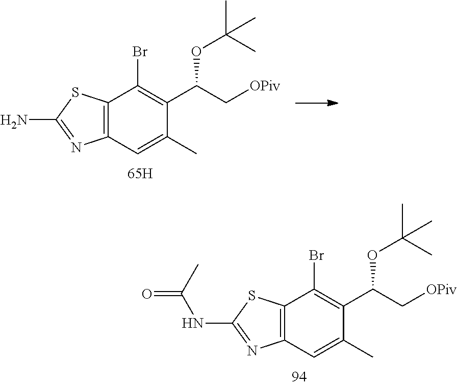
C12=C(C=C(C)C(C(C[OPiv])OC(C)(C)C)=C1Br)N=C(N)S2.C12=C(C=C(C)C(C(C[OPiv])OC(C)(C)C)=C1Br)N=C(NC(=O)C)S2
